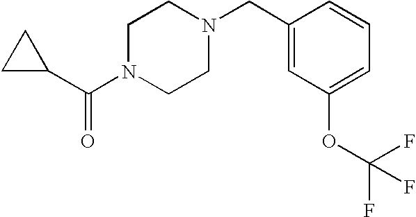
C1(C(N2CCN(CC3=CC(OC(F)(F)F)=CC=C3)CC2)=O)CC1
